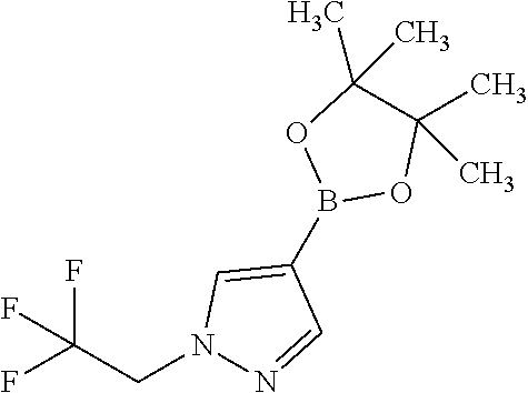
B1(C2=CN(CC(F)(F)F)N=C2)OC(C)(C)C(C)(C)O1
